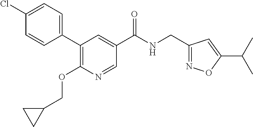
C1(CNC(C2=CC(C3=CC=C(Cl)C=C3)=C(OCC3CC3)N=C2)=O)=NOC(C(C)C)=C1
